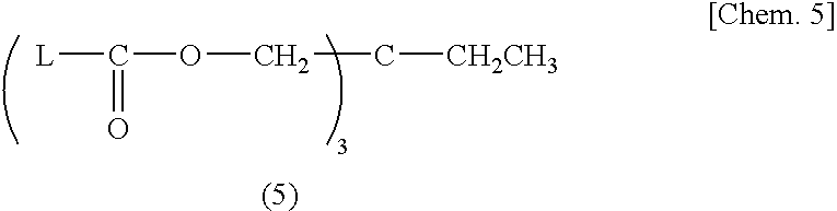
[L]C(OCC[CH2CH3])=O
